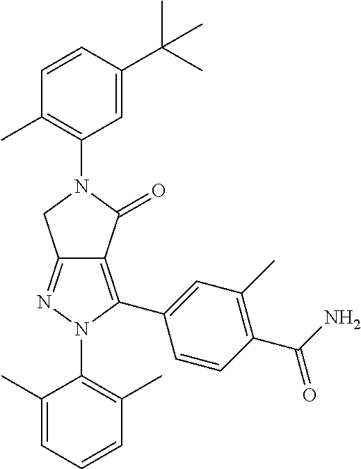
C1(C)=CC=CC(C)=C1N1C(C2=CC(C)=C(C(N)=O)C=C2)=C2C(=N1)CN(C1=C(C)C=CC(C(C)(C)C)=C1)C2=O
